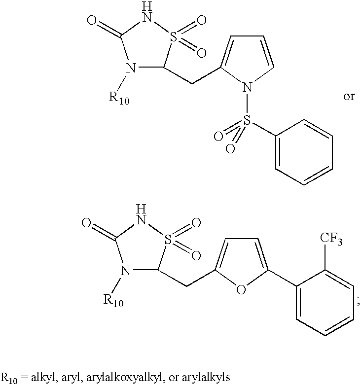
C(C1=CC=CN1S(=O)(C1=CC=CC=C1)=O)C1N([R10])C(=O)NS1(=O)=O.C(C1=CC=C(C2=CC=CC=C2[CF3])O1)C1N([R10])C(=O)NS1(=O)=O
